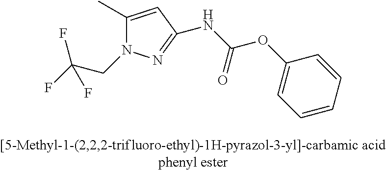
C1(C)=CC(NC(OC2=CC=CC=C2)=O)=NN1CC(F)(F)F
